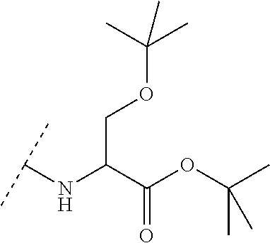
C(C(C(OC(C)(C)C)=O)NC(C)C)OC(C)(C)C
